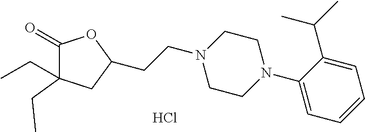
C1(=O)C(CC)(CC)CC(CCN2CCN(C3=CC=CC=C3C(C)C)CC2)O1.Cl
